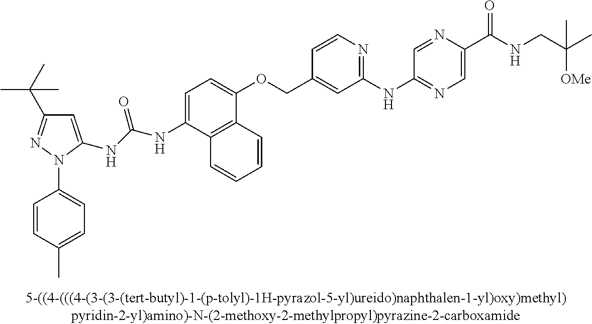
C1(NC(NC2=CC(C(C)(C)C)=NN2C2=CC=C(C)C=C2)=O)=CC=C(OCC2=CC(NC3=NC=C(C(NCC(C)([OMe])C)=O)N=C3)=NC=C2)C2=C1C=CC=C2
